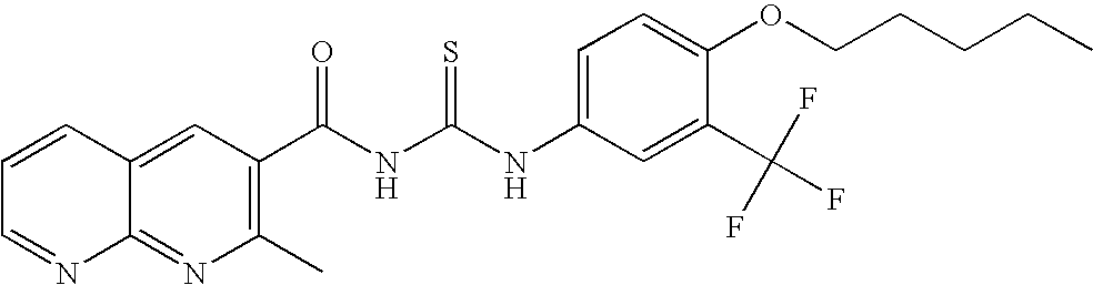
C(NC(NC1=CC=C(OCCCCC)C(C(F)(F)F)=C1)=S)(=O)C1=C(C)N=C2C(=C1)C=CC=N2
